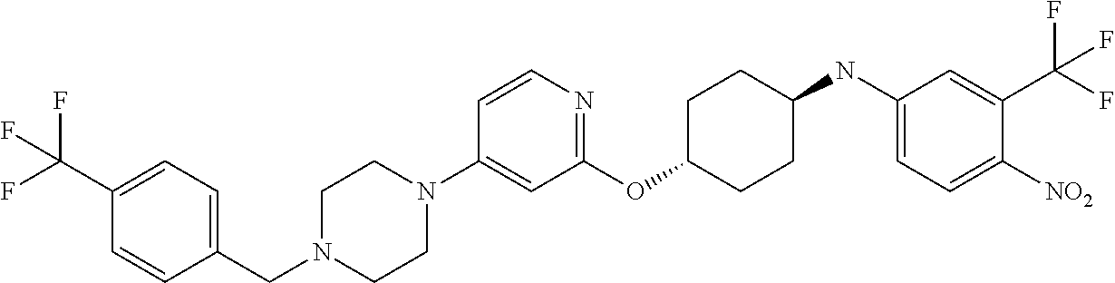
C1(OC2CCC(NC3=CC=C([NO2])C(C(F)(F)F)=C3)CC2)=NC=CC(N2CCN(CC3=CC=C(C(F)(F)F)C=C3)CC2)=C1
